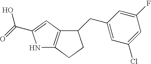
N1C2=C(C=C1C(=O)O)C(CC1=CC(Cl)=CC(F)=C1)CC2
